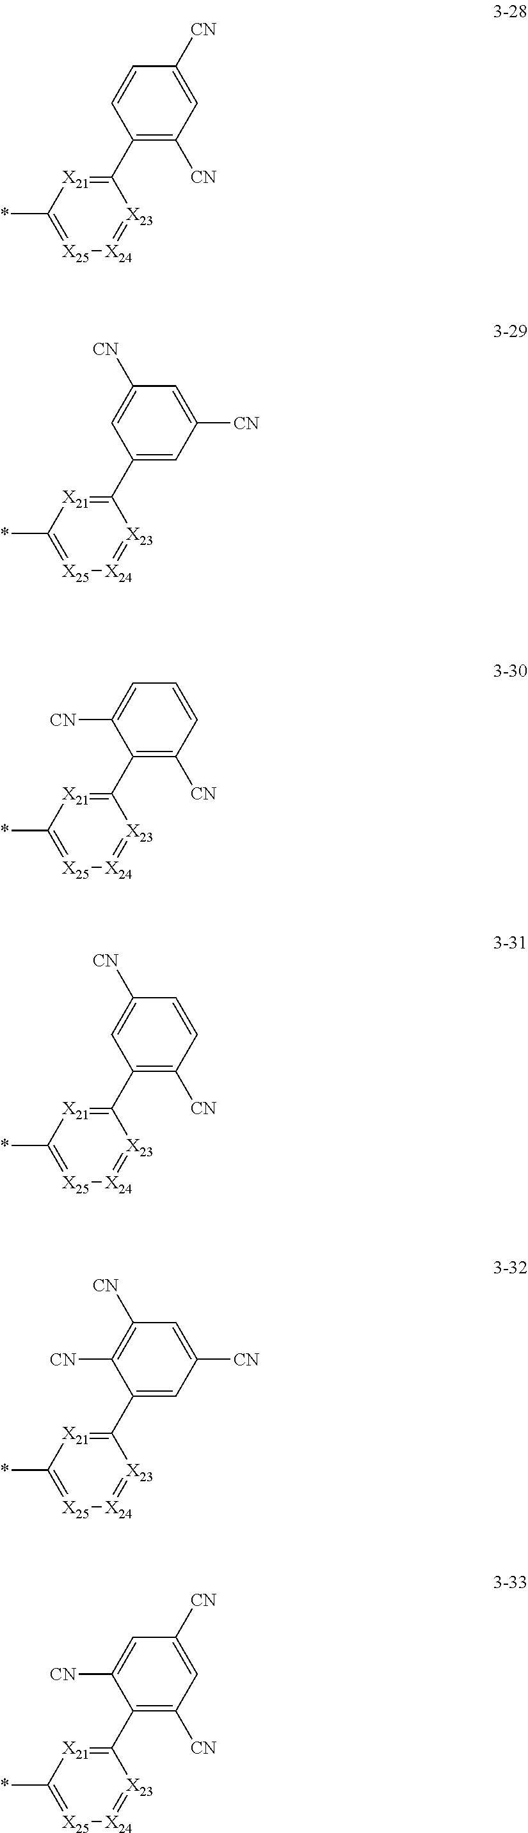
C1=CC([CN])=CC([CN])=C1C1=[X21]C(*)=[X25][X24]=[X23]1.C1=C([CN])C=C([CN])C=C1C1=[X21]C(*)=[X25][X24]=[X23]1.C1([CN])=CC=CC([CN])=C1C1=[X21]C(*)=[X25][X24]=[X23]1.C1=C([CN])C=CC([CN])=C1C1=[X21]C(*)=[X25][X24]=[X23]1.C1([CN])=C([CN])C=C([CN])C=C1C1=[X21]C(*)=[X25][X24]=[X23]1.C1([CN])=CC([CN])=CC([CN])=C1C1=[X21]C(*)=[X25][X24]=[X23]1
